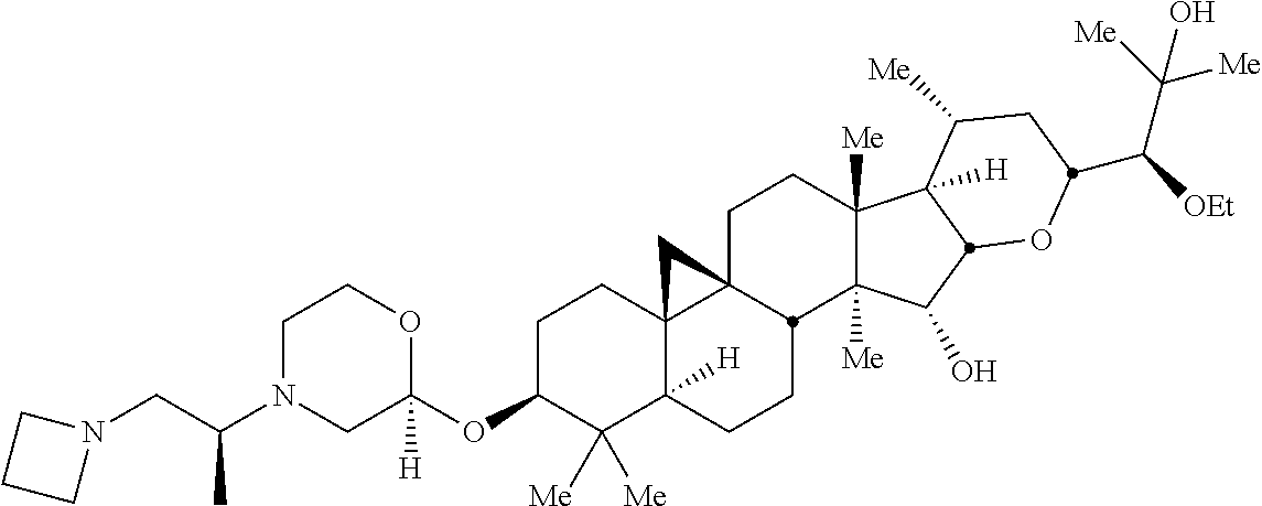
C1N(C(CN2CCC2)C)CC(OC2C([Me])([Me])C3([H])C4(CC2)C2(CCC5([Me])C([Me])(C(O)C6C5([H])C([Me])CC(C([OEt])C([Me])([Me])O)O6)C2CC3)C4)([H])OC1
